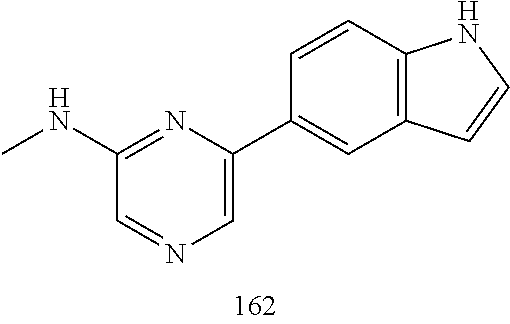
CNC1=NC(C2=CC3=C(C=C2)NC=C3)=CN=C1
